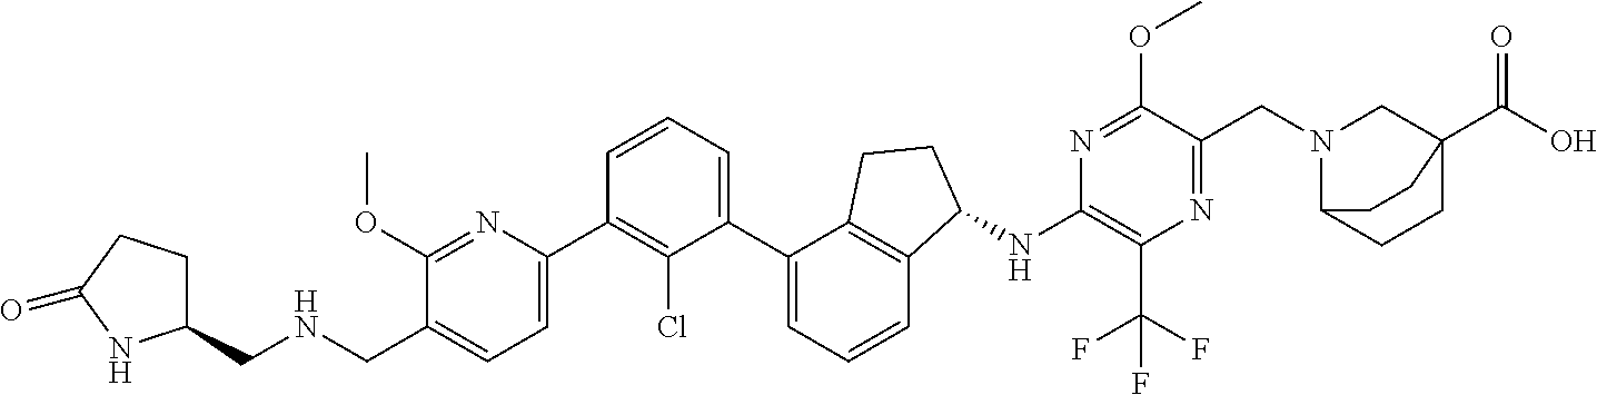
C1(CNCC2=CC=C(C3=C(Cl)C(C4=CC=CC5=C4CCC5NC4=C(C(F)(F)F)N=C(CN5CC6(C(O)=O)CCC5CC6)C(OC)=N4)=CC=C3)N=C2OC)CCC(=O)N1
